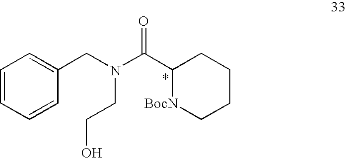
C1=CC=CC(CN(CCO)C(C2[BocN]CCCC2)=O)=C1
